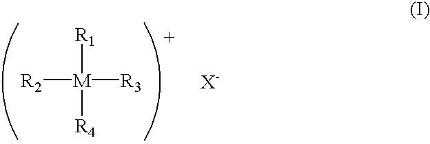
[R1][M]([R3])([R4])[R2].[X-]
